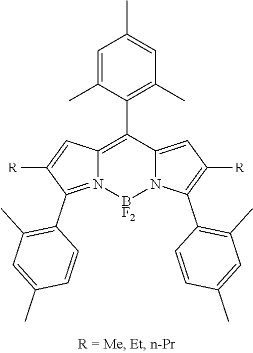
C1=C(C)C(C2=C3N(=C(C4=C(C)C=C(C)C=C4)C([R])=C3)[BF2]N3C2=CC([R])=C3C2=C(C)C=C(C)C=C2)=C(C)C=C1C
